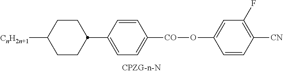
C1=C(C2CCC([CnH2n+1])CC2)C=CC([CO]OC2=CC(F)=C([CN])C=C2)=C1
